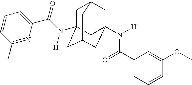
C1C2(N(C(C3=CC=CC(C)=N3)=O)[H])CC3CC(N([H])C(C4=CC=CC(OC)=C4)=O)(CC1C3)C2
